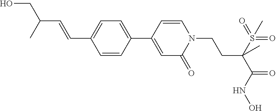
C1=CC(C2=CC(=O)N(CCC(C(=O)NO)(S(=O)(=O)C)C)C=C2)=CC=C1C=CC(C)CO
